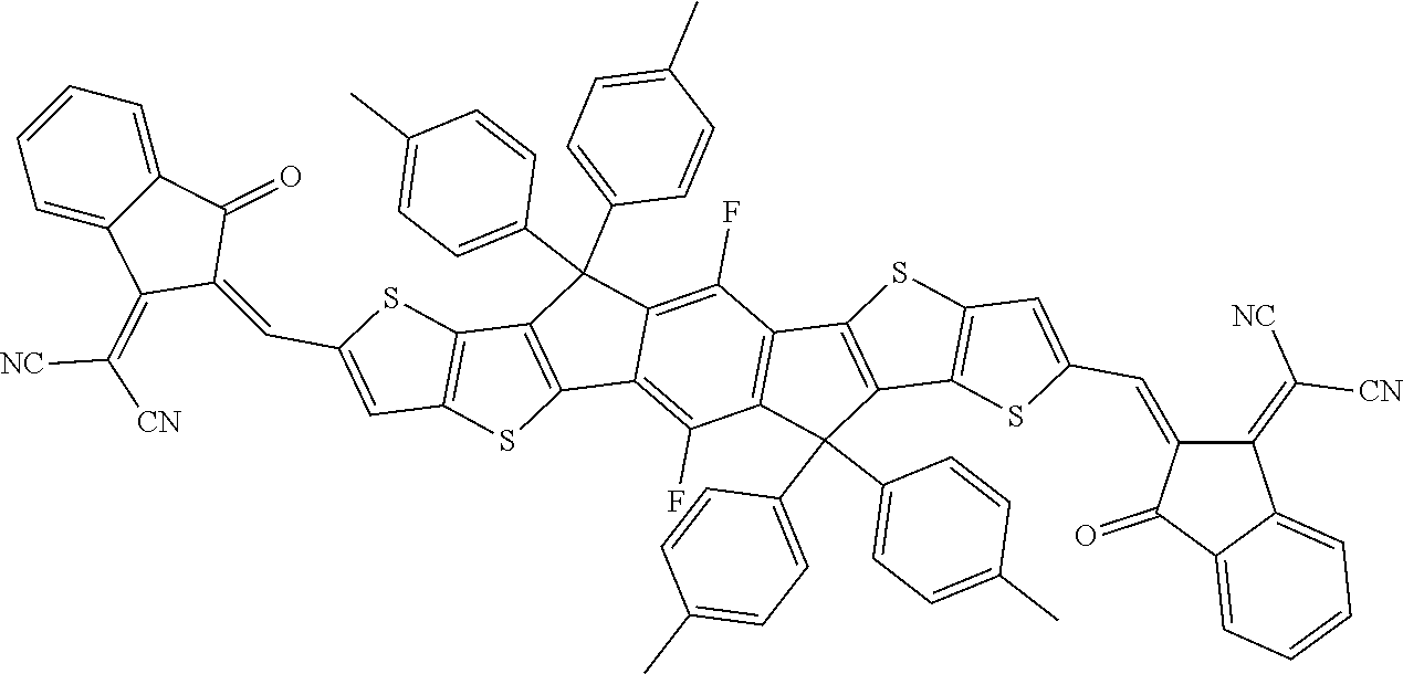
C12=C(C(C3=CC=C(C)C=C3)(C3=CC=C(C)C=C3)C3=C(F)C4=C(C(F)=C13)C(C1=CC=C(C)C=C1)(C1=CC=C(C)C=C1)C1=C4SC3=C1SC(C=C1C(=C([CN])[NC])C4=CC=CC=C4C1=O)=C3)C1=C(S2)C=C(C=C2C(=O)C3=CC=CC=C3C2=C([NC])[CN])S1
